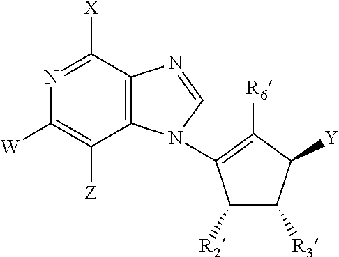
N1=C([X])C2=C(C([Z])=C1[W])N(C1=C([R6])C([Y])C([R3])C1[R2])C=N2
